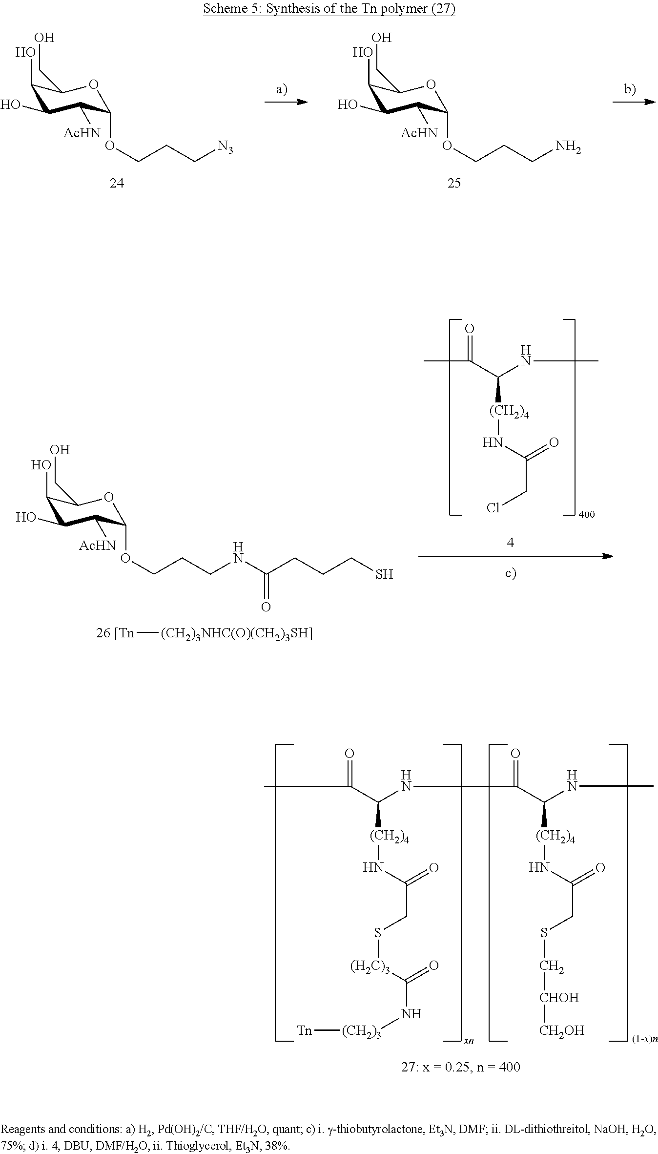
CC(=O)C(NC)[(CH2)4]NC(CCl)=O.C1(O)C(O)C([AcHN])C(OCCCNC(CCCS)=O)OC1CO.[26 [Tn][(CH2)3NHC(O)(CH2)3SH]].CC(=O)C(NC(=O)C(NC)[(CH2)4]NC(CSC[CHOH][CH2OH])=O)[(CH2)4]NC(CS[(H2C)3]C(N[(CH2)3][Tn])=O)=O.C1(O)C(O)C([AcHN])C(OCCC[N3])OC1CO.C1(O)C(O)C([AcHN])C(OCCCN)OC1CO
